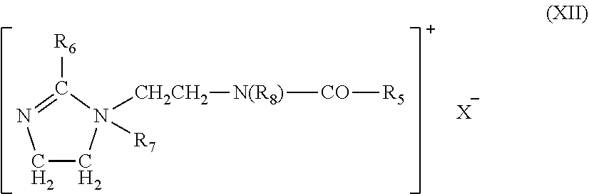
[X].C1CN([R7])([CH2CH2][N(R8)][CO][R5])C([R6])=N1
